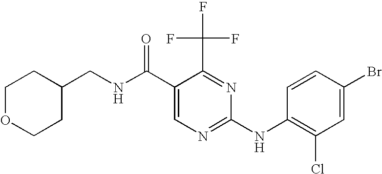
C1(CNC(C2=CN=C(NC3=C(Cl)C=C(Br)C=C3)N=C2C(F)(F)F)=O)CCOCC1
